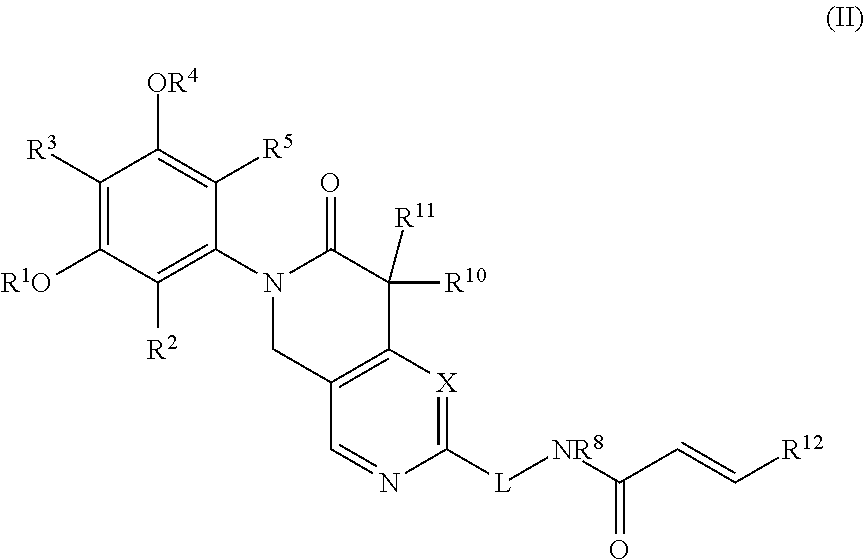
C1([R3])=C([R1O])C([R2])=C(N2CC3=C(C([R10])([R11])C2=O)[X]=C([L][NR8]C(C=C[R12])=O)N=C3)C([R5])=C1[OR4]
